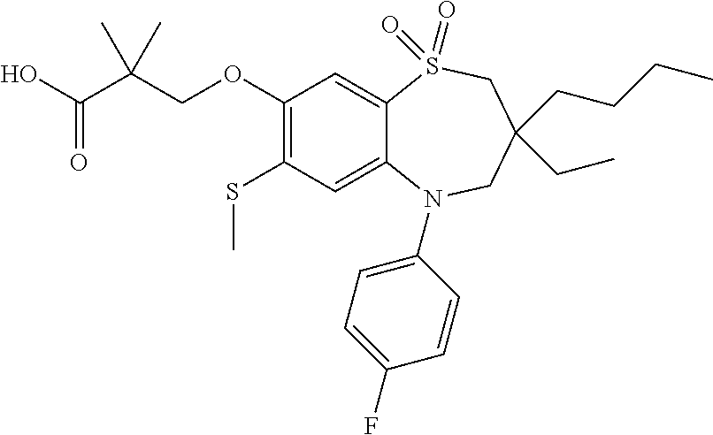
C1=C(F)C=CC(N2C3=CC(SC)=C(OCC(C(O)=O)(C)C)C=C3S(=O)(=O)CC(CCCC)(CC)C2)=C1
